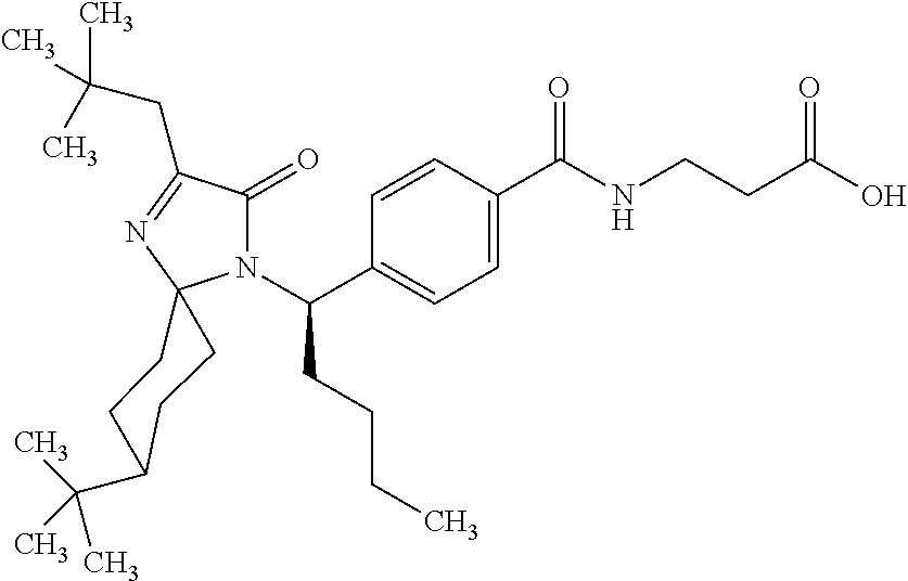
C1=C(C(=O)NCCC(O)=O)C=CC(C(N2C(=O)C(CC(C)(C)C)=NC23CCC(C(C)(C)C)CC3)CCCC)=C1
